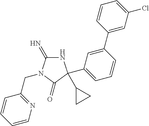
N1C(=N)N(CC2=NC=CC=C2)C(=O)C1(C1CC1)C1=CC=CC(C2=CC(Cl)=CC=C2)=C1
